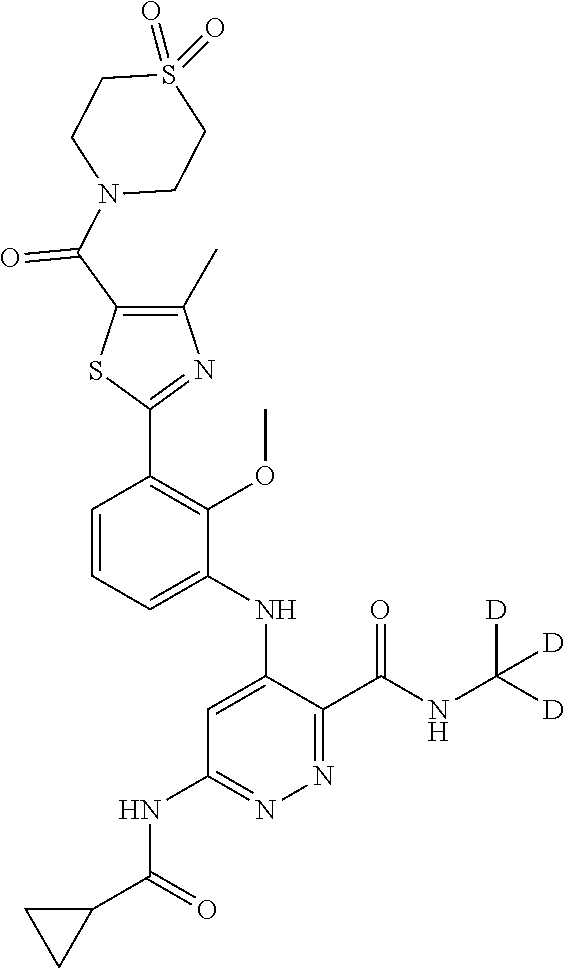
C1=CC=C(NC2=CC(NC(C3CC3)=O)=NN=C2C(NC([D])([D])[D])=O)C(OC)=C1C1=NC(C)=C(C(N2CCS(=O)(=O)CC2)=O)S1
